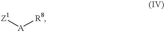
[Z1][A][R8]
